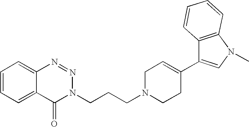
C1=CC=C2C(=C1)N=NN(CCCN1CCC(C3=CN(C)C4=C3C=CC=C4)=CC1)C2=O
